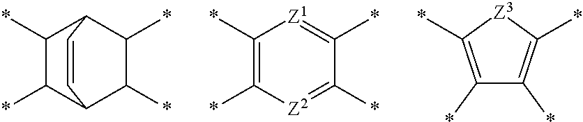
C1(*)C(*)C2C(*)C(*)C1C=C2.C1(*)=C(*)[Z2]=C(*)C(*)=[Z1]1.*C1=C(*)C(*)=C(*)[Z3]1
